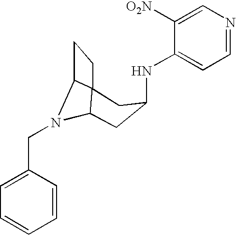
N(C1CC2N(CC3=CC=CC=C3)C3C2(CC3)C1)C1=CC=NC=C1[O2N]
